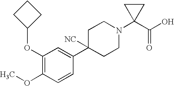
C1(OC2CCC2)=C(OC)C=CC(C2([NC])CCN(C3(C(O)=O)CC3)CC2)=C1
